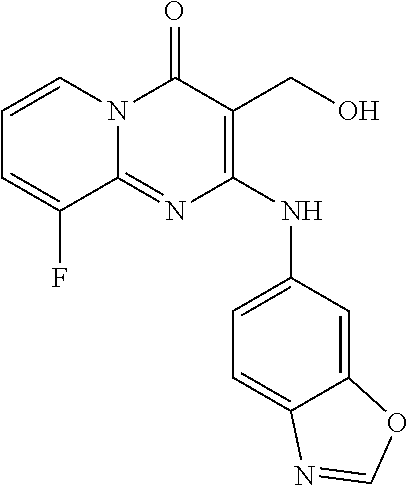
C1=CN2C(=NC(NC3=CC=C4C(=C3)OC=N4)=C(CO)C2=O)C(F)=C1
